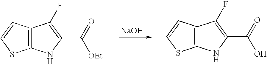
[NaOH].C12=C(NC(C(=O)[OEt])=C1F)SC=C2.C12=C(NC(C(=O)O)=C1F)SC=C2
